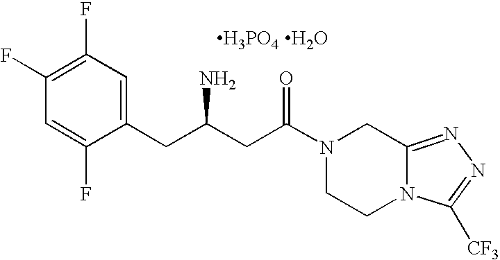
C1(F)=C(F)C=C(CC(N)CC(=O)N2CC3=NN=C([CF3])N3CC2)C(F)=C1.[H3PO4 H2O]
